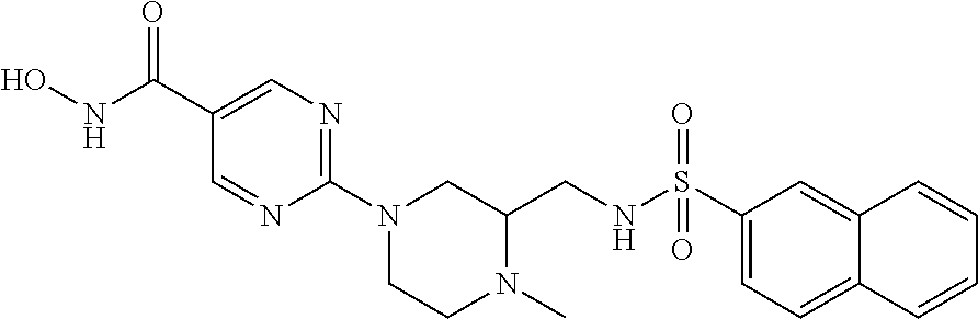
C1(C(=O)NO)=CN=C(N2CC(CNS(C3=CC=C4C(=C3)C=CC=C4)(=O)=O)N(C)CC2)N=C1
